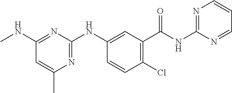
C1(NC)=NC(NC2=CC(C(NC3=NC=CC=N3)=O)=C(Cl)C=C2)=NC(C)=C1
